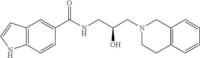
C1(C(NCC(CN2CC3=C(CC2)C=CC=C3)O)=O)=CC2=C(C=C1)NC=C2
